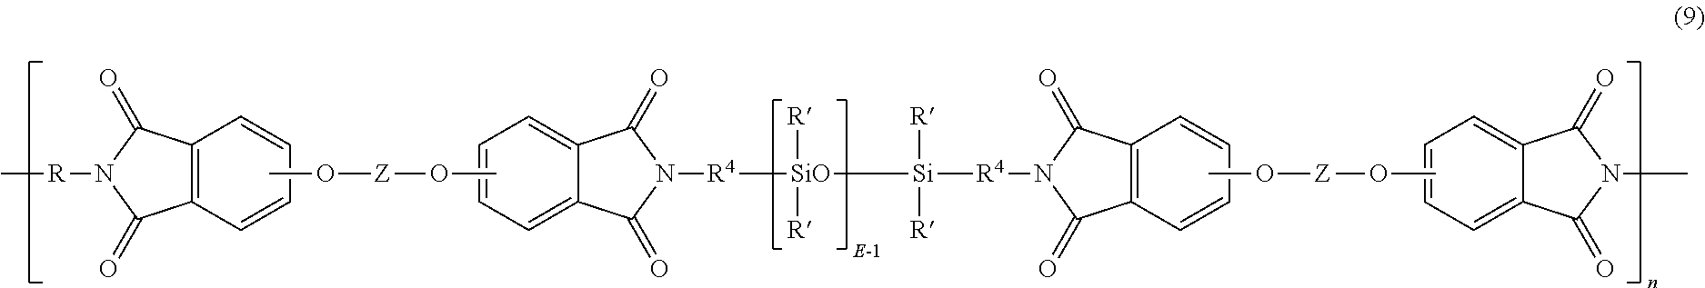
N1(C)C(=O)C2=CC=CC=C2C1=O.C12=C(C=CC=C1)C(=O)N([R]C)C2=O.CO[Z]OC.N1([R4][SiO]([R])([R])[Si]([R])([R])[R4]N2C(=O)C3=C(C2=O)C=CC=C3)C(=O)C2=CC=CC=C2C1=O.CO[Z]OC
